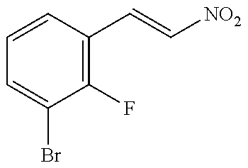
C1=CC(C=C[NO2])=C(F)C(Br)=C1
